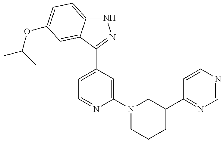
N1C2=CC=C(OC(C)C)C=C2C(C2=CC=NC(N3CCCC(C4=NC=NC=C4)C3)=C2)=N1
